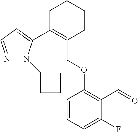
C1C(C2=CC=NN2C2CCC2)=C(COC2=C(C=O)C(F)=CC=C2)CCC1
